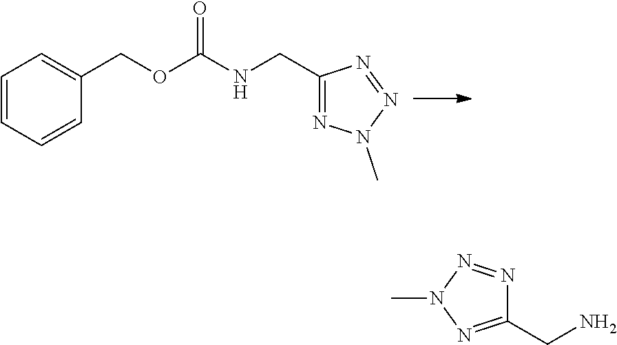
C1=CC=CC(COC(NCC2=NN(C)N=N2)=O)=C1.C1(CN)=NN(C)N=N1
